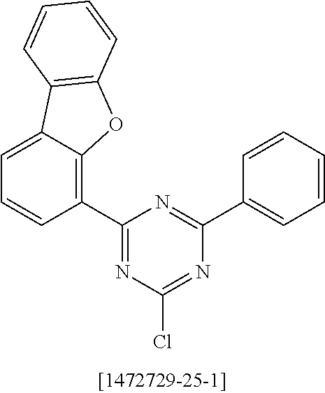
C1(C2=C3C(=CC=C2)C2=C(O3)C=CC=C2)=NC(Cl)=NC(C2=CC=CC=C2)=N1
